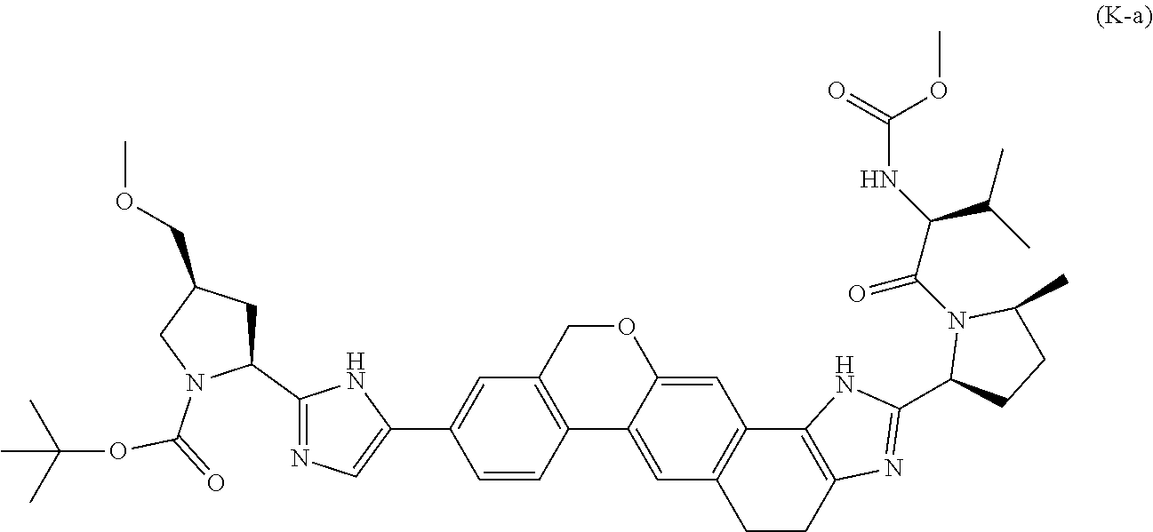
O1CC2=C(C3=CC4=C(C=C13)C1=C(CC4)N=C(C3CCC(C)N3C(=O)C(C(C)C)NC(OC)=O)N1)C=CC(C1=CN=C(C3CC(COC)CN3C(=O)OC(C)(C)C)N1)=C2
